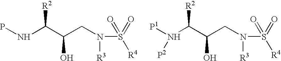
N(C(C(CN(S([R4])(=O)=O)[R3])O)[R2])P.N(C(C(CN(S([R4])(=O)=O)[R3])O)[R2])([P1])[P2]
